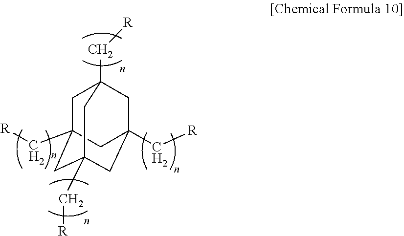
C1C2(C[R])CC3(C[R])CC(C[R])(CC1(C[R])C3)C2
